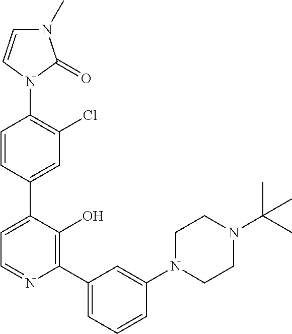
C1=C(C2=CC(Cl)=C(N3C(=O)N(C)C=C3)C=C2)C(O)=C(C2=CC=CC(N3CCN(C(C)(C)C)CC3)=C2)N=C1
